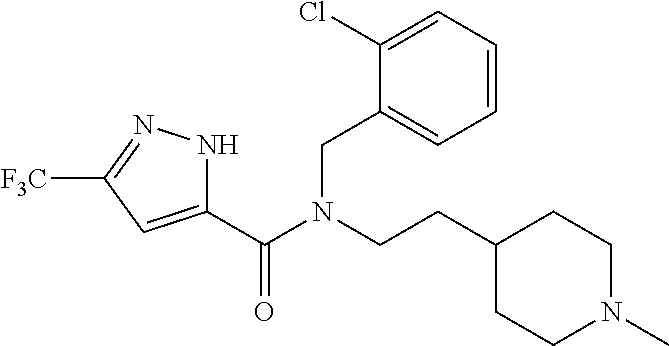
C1(C(N(CCC2CCN(C)CC2)CC2=CC=CC=C2Cl)=O)=CC([F3C])=NN1
